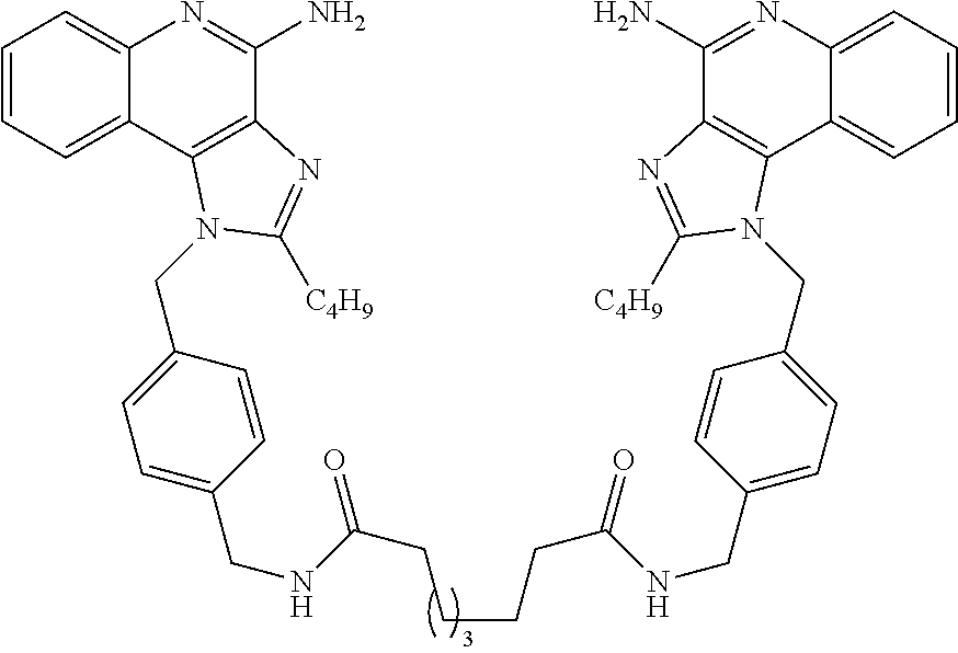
C1=CC=C2C(=C1)N=C(N)C1=C2N(CC2=CC=C(CNC(CCCCC(=O)NCC3=CC=C(CN4C5=C(C(N)=NC6=CC=CC=C56)N=C4[C4H9])C=C3)=O)C=C2)C([C4H9])=N1
